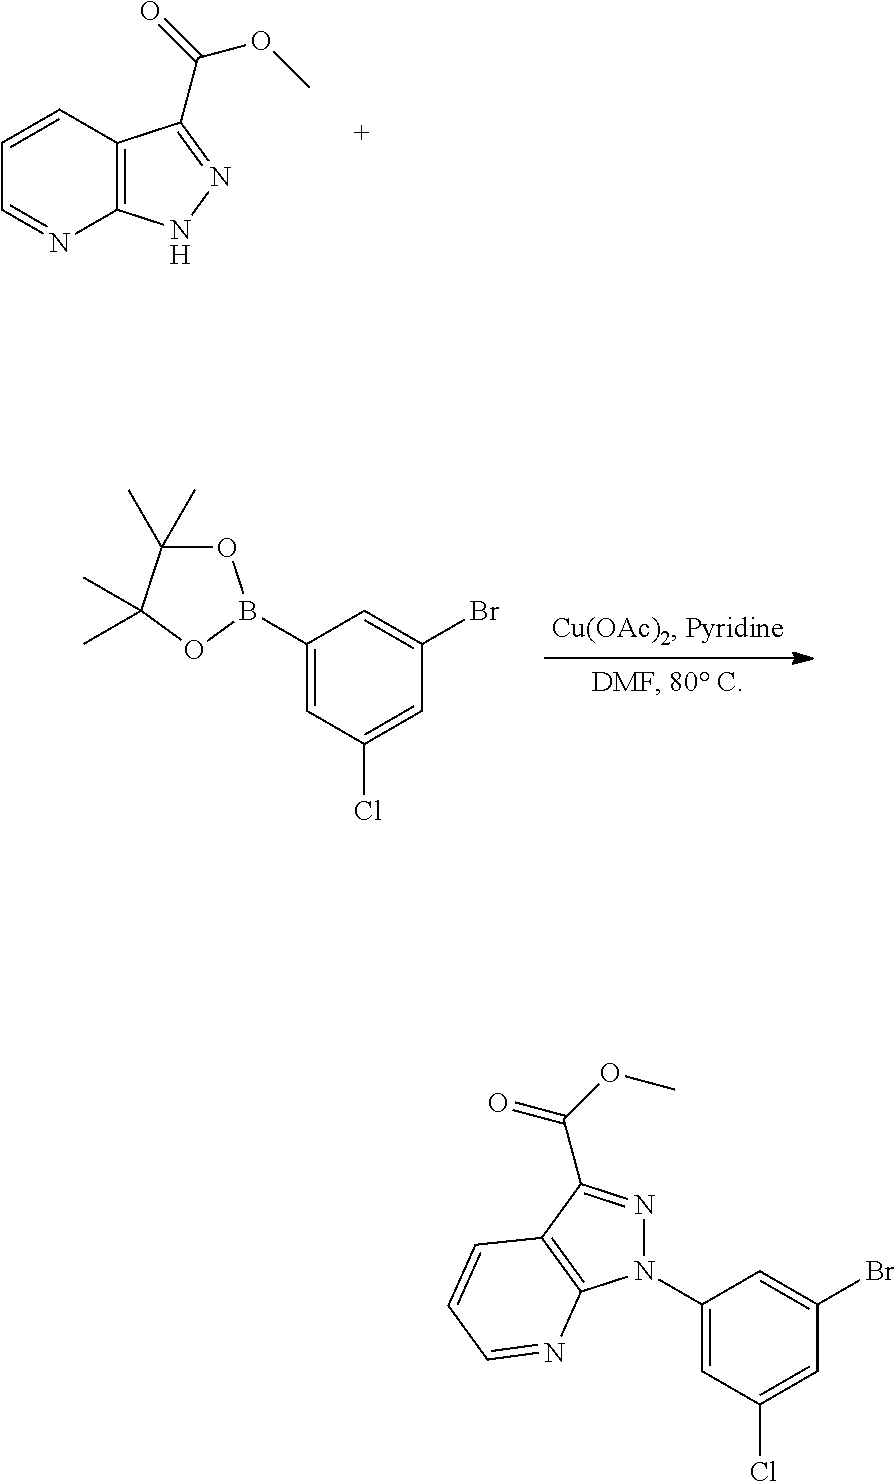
C12=C(NN=C1C(OC)=O)N=CC=C2.C1(B2OC(C)(C)C(C)(C)O2)=CC(Cl)=CC(Br)=C1.C1(N2N=C(C(=O)OC)C3=C2N=CC=C3)=CC(Cl)=CC(Br)=C1
